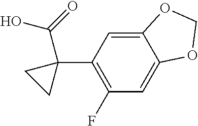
C12=CC(C3(C(O)=O)CC3)=C(F)C=C1OCO2
